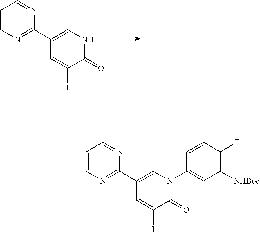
C1=CN=C(C2=CNC(=O)C(I)=C2)N=C1.C1=CN=C(C2=CN(C3=CC([NHBoc])=C(F)C=C3)C(=O)C(I)=C2)N=C1
